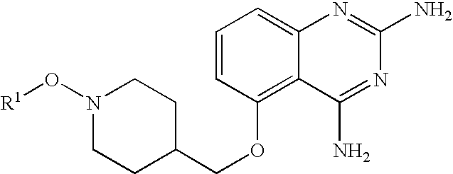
C1=C2C(=C(OCC3CCN(O[R1])CC3)C=C1)C(N)=NC(N)=N2
